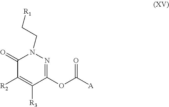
N1(CC[R1])C(=O)C([R2])=C([R3])C(OC(=O)[A])=N1
